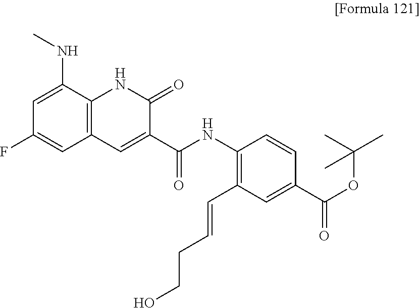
CNC1=CC(F)=CC2=C1NC(=O)C(C(NC1=C(C=CCCO)C=C(C(=O)OC(C)(C)C)C=C1)=O)=C2
